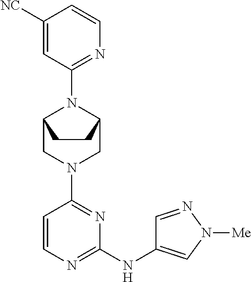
C1=CN=C(NC2=CN([Me])N=C2)N=C1N1CC2N(C3=NC=CC([NC])=C3)C(C1)CC2
